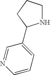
C1=NC=CC=C1C1NCCC1
